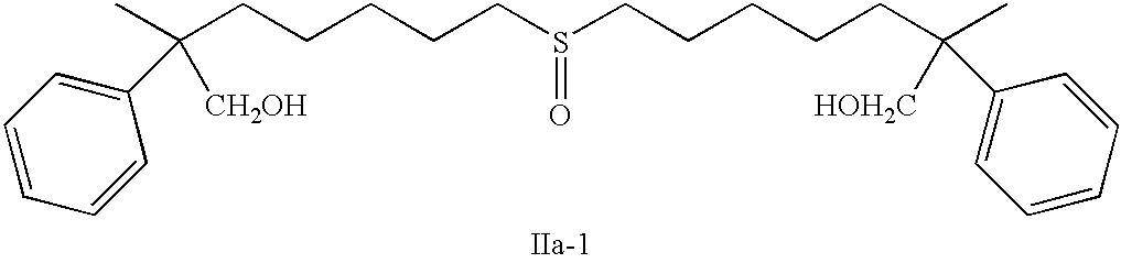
S(=O)(CCCCCC([CH2OH])(C)C1=CC=CC=C1)CCCCCC([HOH2C])(C)C1=CC=CC=C1
